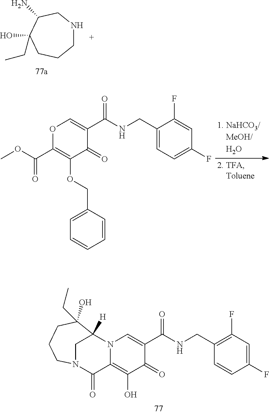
C1NCC(N)C(O)(CC)CC1.COC(C1=C(OCC2=CC=CC=C2)C(=O)C(C(NCC2=CC=C(F)C=C2F)=O)=CO1)=O.C12([H])C(O)(CC)CCCN(C1)C(=O)C1=C(O)C(=O)C(C(NCC3=C(F)C=C(F)C=C3)=O)=CN21
